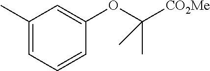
C1(C)=CC=CC(OC([CO2Me])(C)C)=C1
